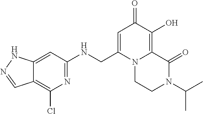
N12CCN(C(C)C)C(=O)C1=C(O)C(=O)C=C2CNC1=NC(Cl)=C2C(=C1)NN=C2
